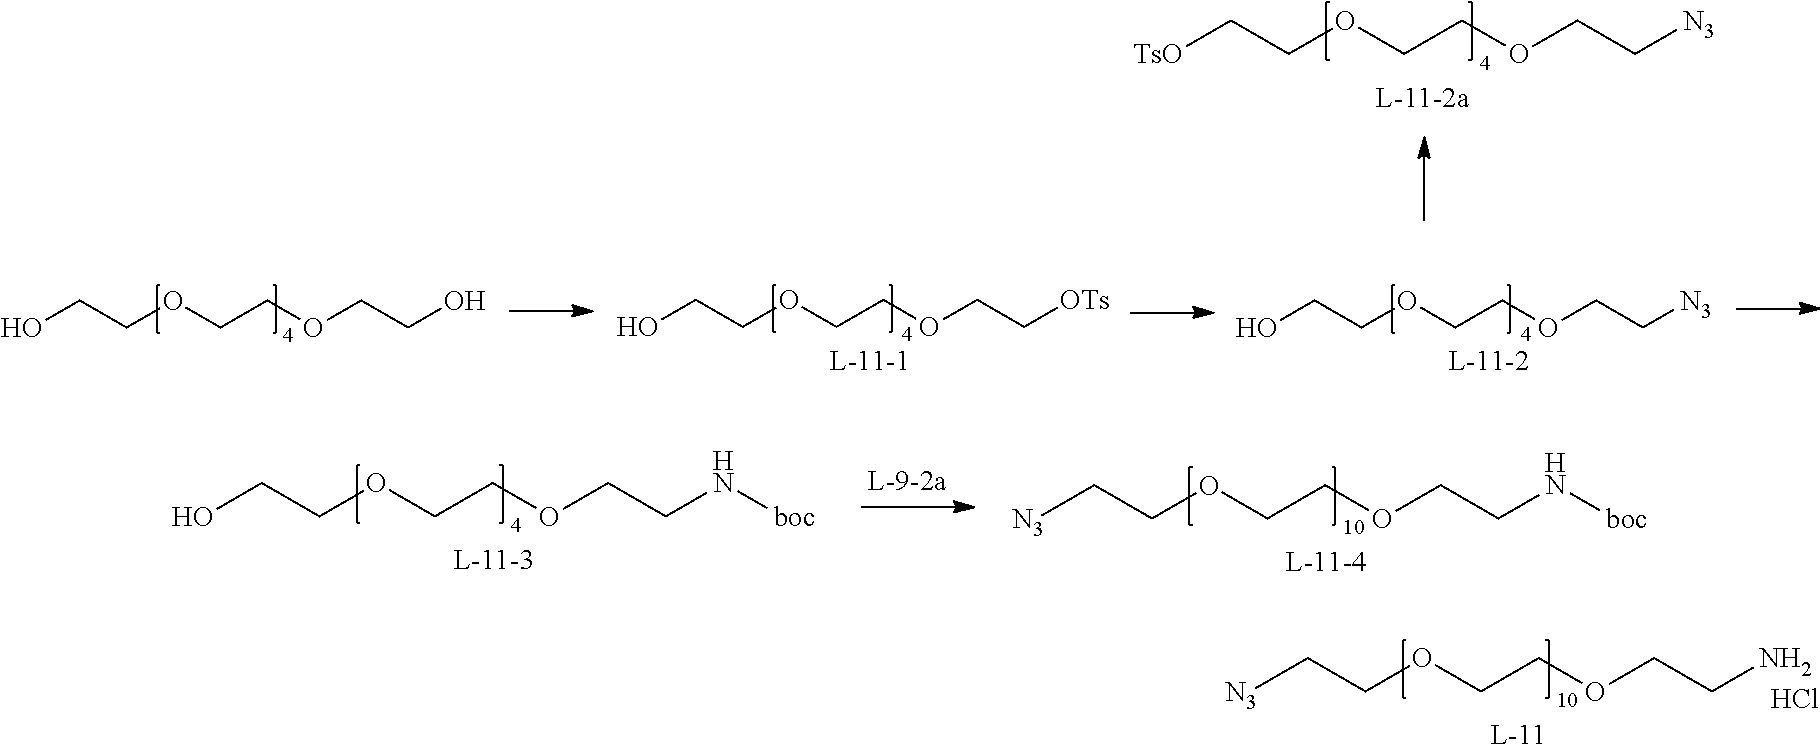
[TsO]CCOCCOCC[N3].OCCOCCOCCO.OCCOCCOCC[OTs].OCCOCCOCC[N3].OCCOCCOCCN[boc].[N3]CCOCCOCCN[boc].[N3]CCOCCOCCN.Cl
